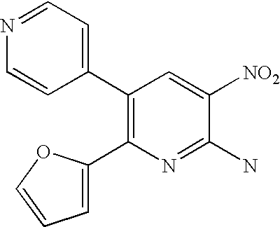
C1(C2=CC=NC=C2)=C(C2=CC=CO2)N=C(N)C([NO2])=C1
